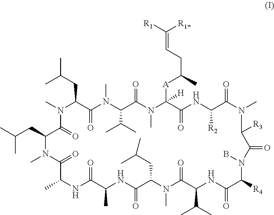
CC(CC1C(=O)N(C)C(C(C)C)C(=O)N(C)C([A]C(CC=C([R1])[R1*])C)([H])C(=O)NC([R2])C(=O)N(C)C([R3])C(=O)N(B)C([R4])C(=O)NC(C(C)C)C(=O)N(C)C(CC(C)C)C(=O)NC(C)C(=O)NC(C)C(=O)N(C)C(CC(C)C)C(=O)N1C)C
